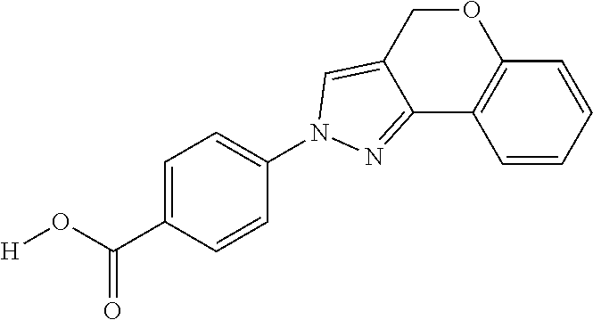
C1(N2C=C3COC4=C(C=CC=C4)C3=N2)=CC=C(C(O[H])=O)C=C1
